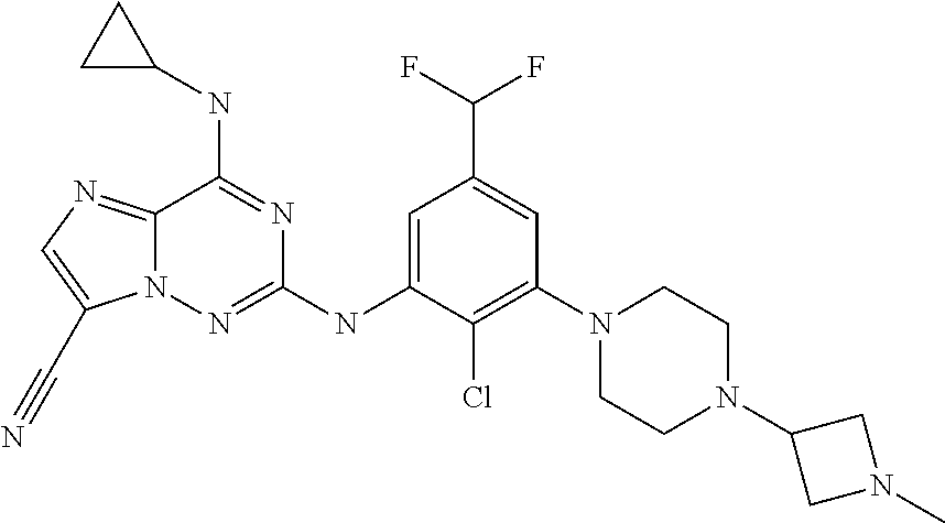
N12C(=NC=C1C#N)C(NC1CC1)=NC(NC1=CC(C(F)F)=CC(N3CCN(C4CN(C)C4)CC3)=C1Cl)=N2
